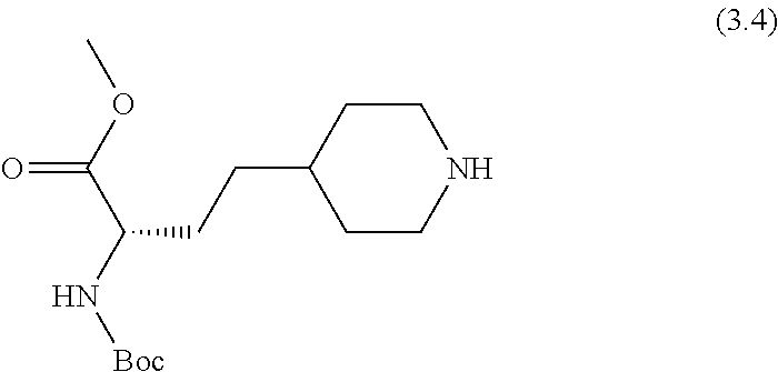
O=C(OC)C(N[Boc])CCC1CCNCC1
